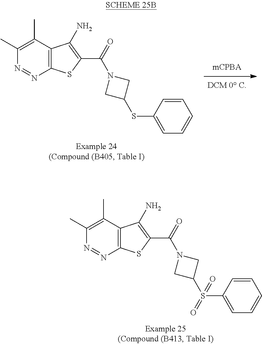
N1=NC2=C(C(C)=C1C)C(N)=C(C(N1CC(S(C3=CC=CC=C3)(=O)=O)C1)=O)S2.N1=NC2=C(C(C)=C1C)C(N)=C(C(N1CC(SC3=CC=CC=C3)C1)=O)S2
